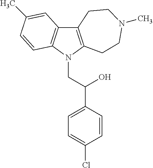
C12=C(N(CC(C3=CC=C(Cl)C=C3)O)C3=C1C=C(C)C=C3)CCN(C)CC2
